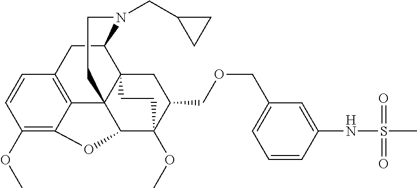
C1(OC)=C2C3=C(C=C1)CC1C45C3(C(C(OC)(C(COCC3=CC=CC(NS(C)(=O)=O)=C3)C4)CC5)O2)CCN1CC1CC1
